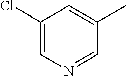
C1(Cl)=CN=CC(C)=C1
